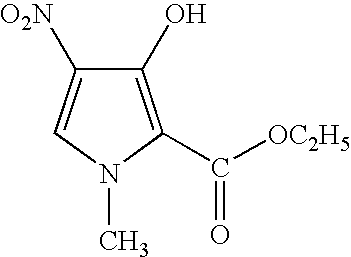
C1(O)=C(C([OC2H5])=O)N(C)C=C1[O2N]
